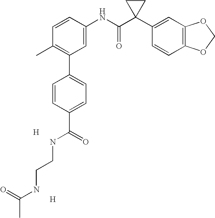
C1=CC(NC(C2(C3=CC4=C(C=C3)OCO4)CC2)=O)=CC(C2=CC=C(C(=O)NCCNC(C)=O)C=C2)=C1C.[H].[H]
